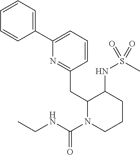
C1(C2=CC=CC(CC3N(C(NCC)=O)CCCC3NS(C)(=O)=O)=N2)=CC=CC=C1
